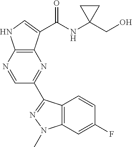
C12=C(N=CC(C3=NN(C)C4=C3C=CC(F)=C4)=N1)NC=C2C(NC1(CO)CC1)=O
